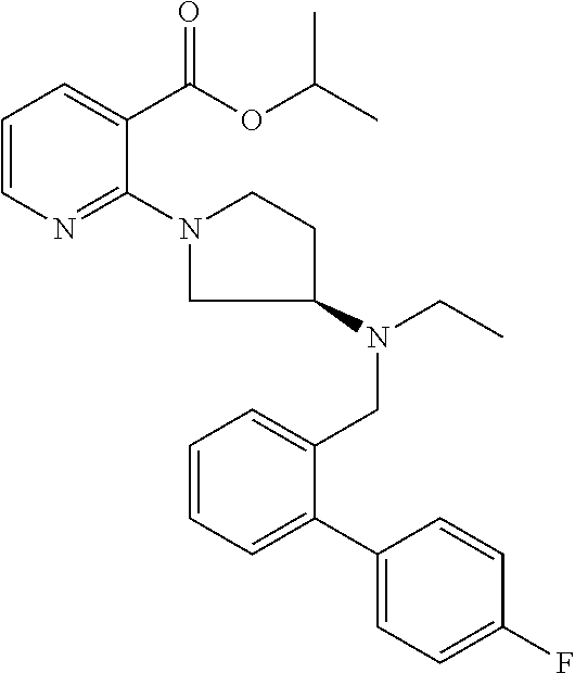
C1=CN=C(N2CC(N(CC3=CC=CC=C3C3=CC=C(F)C=C3)CC)CC2)C(C(OC(C)C)=O)=C1
